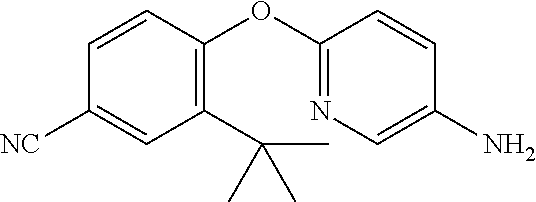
C1(C(C)(C)C)=C(OC2=NC=C(N)C=C2)C=CC([NC])=C1
